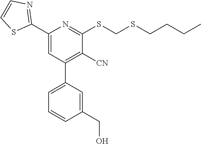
C1(C2=NC=CS2)=CC(C2=CC=CC(CO)=C2)=C([CN])C(SCSCCCC)=N1
